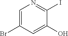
C1=C(Br)C=C(O)C(I)=N1
